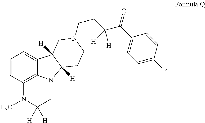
C1=CC2=C3C(=C1)C1([H])C([H])(N3CC([H])([H])N2C)CCN(CCC(C(C2=CC=C(F)C=C2)=O)([H])[H])C1
